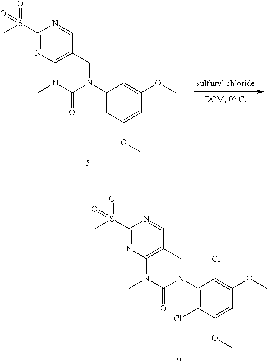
C1(S(C)(=O)=O)=NC2=C(C=N1)CN(C1=C(Cl)C(OC)=CC(OC)=C1Cl)C(=O)N2C.C1(S(C)(=O)=O)=NC2=C(C=N1)CN(C1=CC(OC)=CC(OC)=C1)C(=O)N2C
